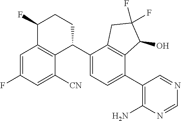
C1=C(F)C=C([CN])C2=C1C(F)CCC2C1=CC=C(C2=C(N)N=CN=C2)C2=C1CC(F)(F)C2O
